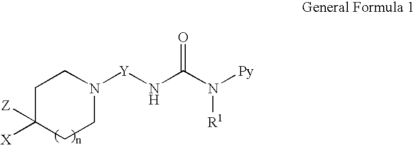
C1C([X])([Z])CCN([Y]NC(N([Py])[R1])=O)C1
